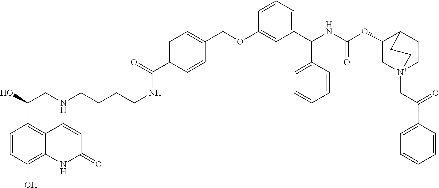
C1=CC(OCC2=CC=C(C(=O)NCCCCNCC(O)C3=C4C(=C(O)C=C3)NC(=O)C=C4)C=C2)=CC(C(NC(OC2C[N+]3(CC(=O)C4=CC=CC=C4)CCC2CC3)=O)C2=CC=CC=C2)=C1
